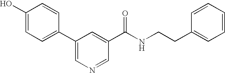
C1(O)=CC=C(C2=CN=CC(C(NCCC3=CC=CC=C3)=O)=C2)C=C1
